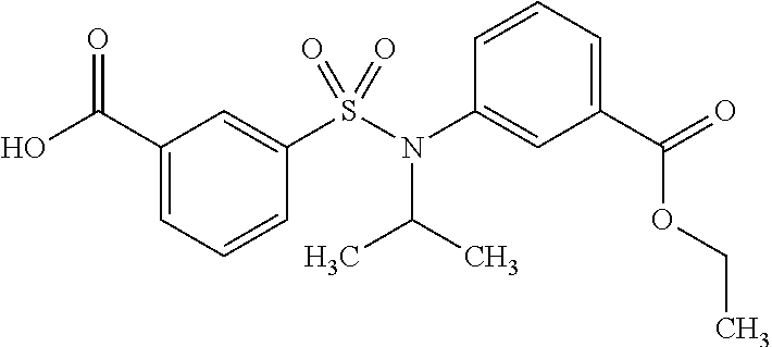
C1(C(=O)O)=CC=CC(S(=O)(N(C2=CC(C(OCC)=O)=CC=C2)C(C)C)=O)=C1
